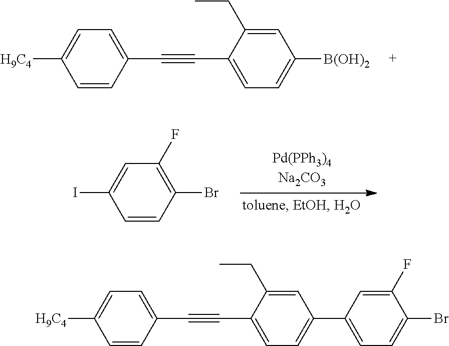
C1=C(CC)C(C#CC2=CC=C([H9C4])C=C2)=CC=C1[B(OH)2].C1=CC(Br)=C(F)C=C1I.C1=C(CC)C(C#CC2=CC=C([H9C4])C=C2)=CC=C1C1=CC=C(Br)C(F)=C1
